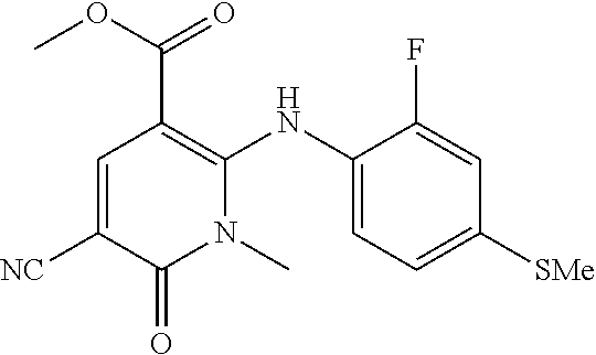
C1=C(NC2=C(C(OC)=O)C=C([NC])C(=O)N2C)C(F)=CC([SMe])=C1
